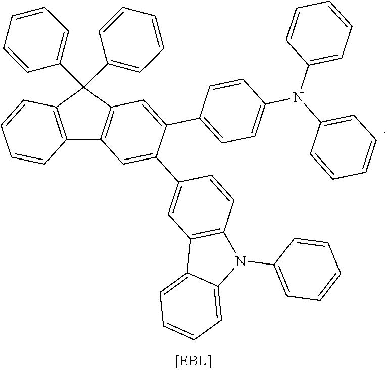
C12=C(C(C3=CC=CC=C3)(C3=CC=CC=C3)C3=C1C=C(C1=CC4=C(C=C1)N(C1=CC=CC=C1)C1=CC=CC=C41)C(C1=CC=C(N(C4=CC=CC=C4)C4=CC=CC=C4)C=C1)=C3)C=CC=C2
